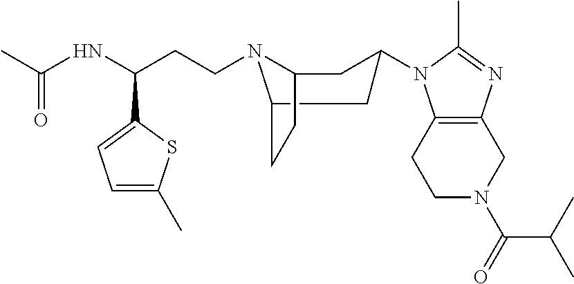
C1N(C(C(C)C)=O)CC2=C(C1)N(C1CC3N(CCC(C4=CC=C(C)S4)NC(C)=O)C(CC3)C1)C(C)=N2
